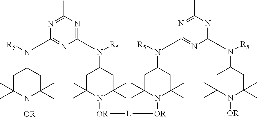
C1(N([R5])C2CC(C)(C)N([OR][L][OR]N3C(C)(C)CC(N(C4=NC(N([R5])C5CC(C)(C)N([OR])C(C)(C)C5)=NC(C)=N4)[R5])CC3(C)C)C(C)(C)C2)=NC(C)=NC(N([R5])C2CC(C)(C)N([OR])C(C)(C)C2)=N1
